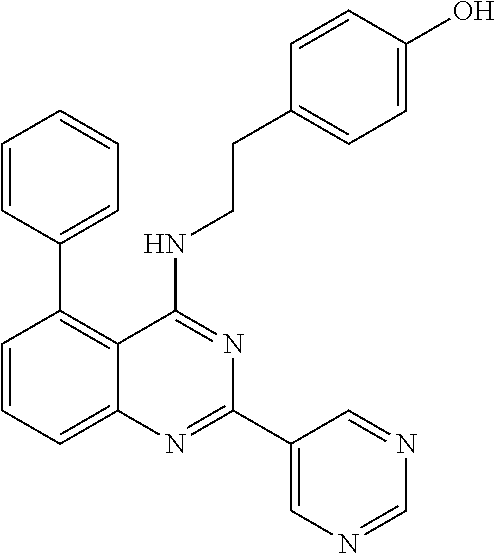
C1=CC=C2C(=C1C1=CC=CC=C1)C(NCCC1=CC=C(O)C=C1)=NC(C1=CN=CN=C1)=N2
